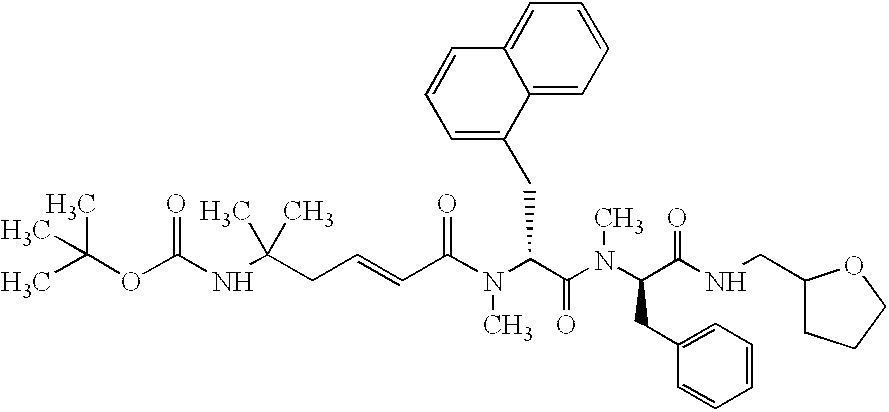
N(C(C(N(C(C(NCC1CCCO1)=O)CC1=CC=CC=C1)C)=O)CC1=CC=CC2=CC=CC=C12)(C)C(C=CCC(NC(OC(C)(C)C)=O)(C)C)=O
